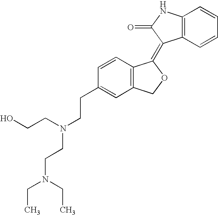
C1=CC(CCN(CCN(CC)CC)CCO)=CC2=C1C(=C1C3=C(NC1=O)C=CC=C3)OC2
